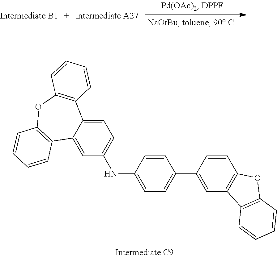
C1=C2C(=CC(NC3=CC=C(C4=CC5=C(C=C4)OC4=C5C=CC=C4)C=C3)=C1)C1=C(OC3=C2C=CC=C3)C=CC=C1
